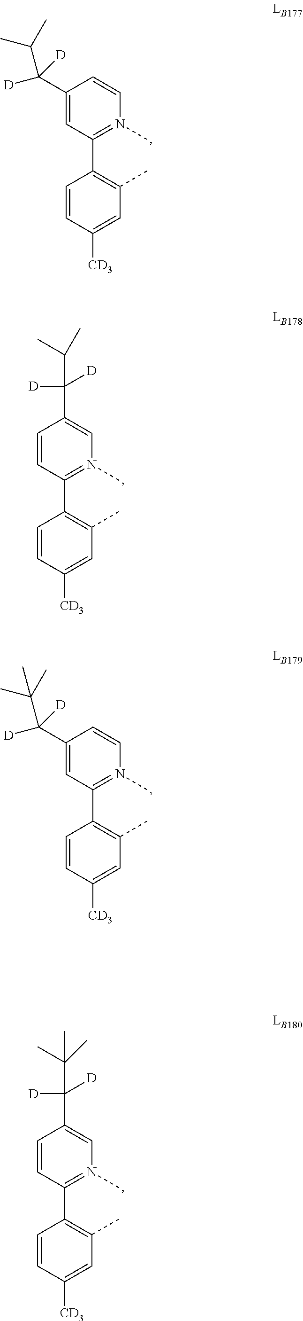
C1(C([D])([D])C(C)C)=CC(C2=C(C)C=C([CD3])C=C2)=N(C)C=C1.C1=CC(C2=C(C)C=C([CD3])C=C2)=N(C)C=C1C(C(C)C)([D])[D].C1(C([D])([D])C(C)(C)C)=CC(C2=C(C)C=C([CD3])C=C2)=N(C)C=C1.C1=CC(C2=C(C)C=C([CD3])C=C2)=N(C)C=C1C(C(C)(C)C)([D])[D]
